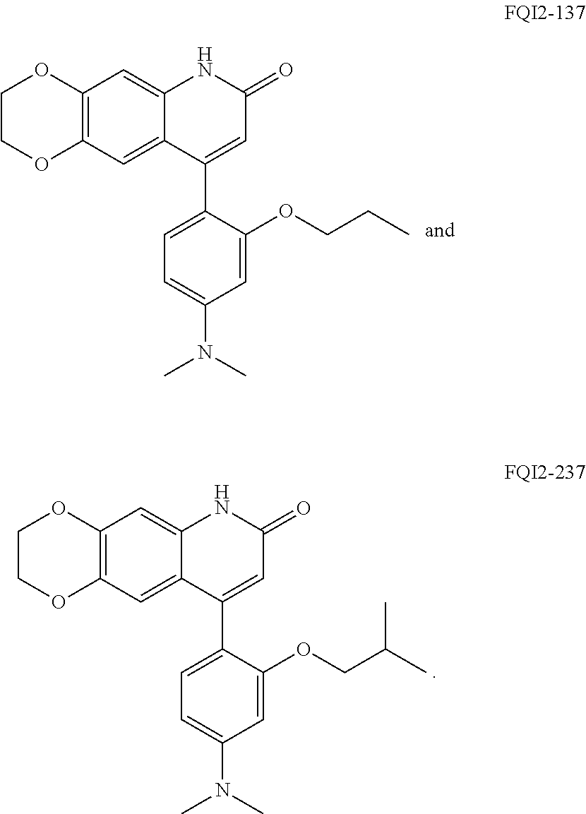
C12=C(C=C3C(=C1)NC(=O)C=C3C1=CC=C(N(C)C)C=C1OCCC)OCCO2.C12=C(C=C3C(=C1)NC(=O)C=C3C1=CC=C(N(C)C)C=C1OCC(C)C)OCCO2
